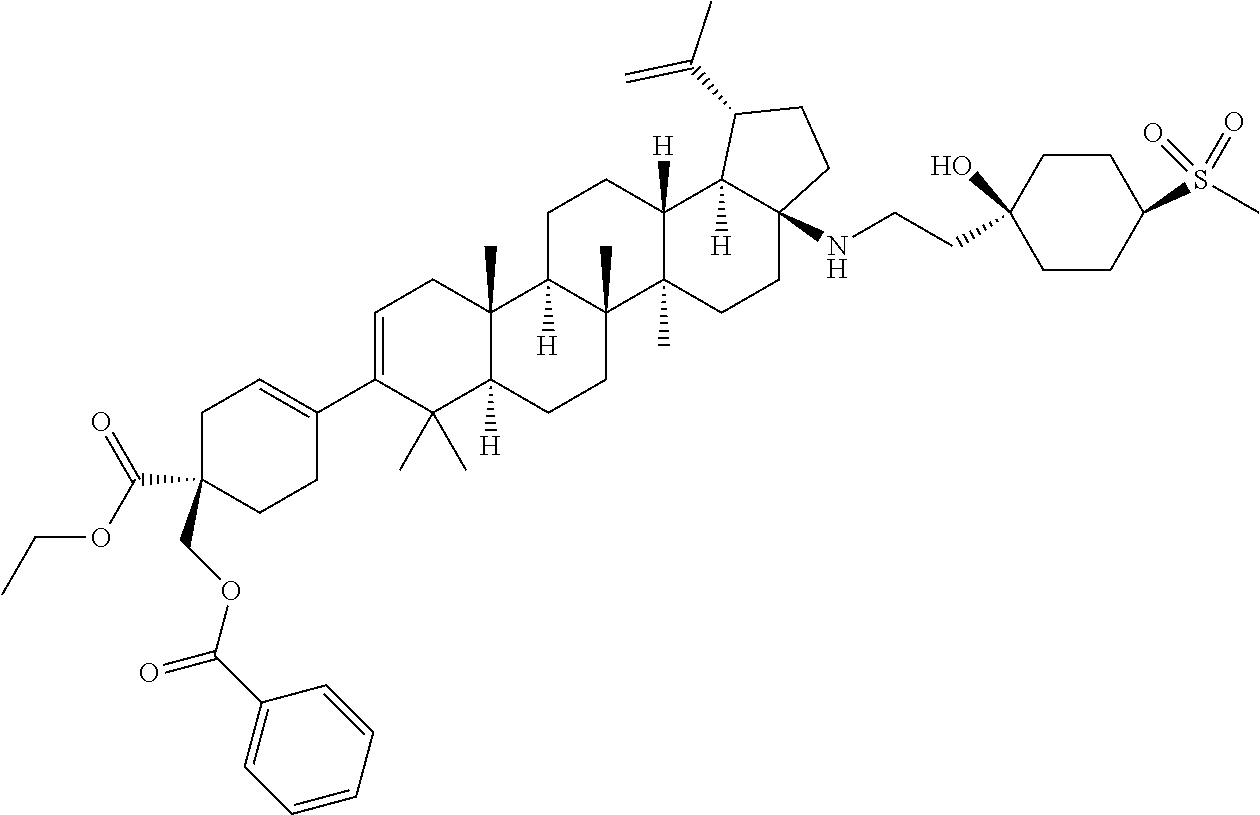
C1C(COC(C2=CC=CC=C2)=O)(C(OCC)=O)CCC(C2=CCC3(C)C([H])(C2(C)C)CCC2(C)C3([H])CCC3([H])C2(C)CCC2(NCCC4(O)CCC(S(C)(=O)=O)CC4)C3([H])C(C(C)=C)CC2)=C1
